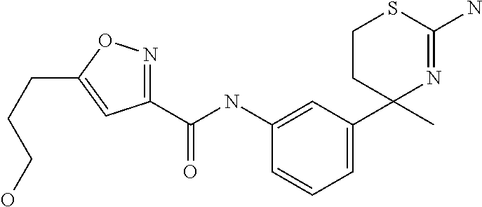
C1(NC(C2=NOC(CCCO)=C2)=O)=CC(C2(C)N=C(N)SCC2)=CC=C1
